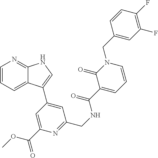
C12=NC=CC=C1C(C1=CC(CNC(C3=CC=CN(CC4=CC(F)=C(F)C=C4)C3=O)=O)=NC(C(OC)=O)=C1)=CN2
